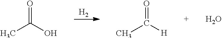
[H2].CC(O)=O.CC([H])=O.O
